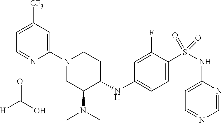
C1=NC(NS(=O)(=O)C2=CC=C(NC3C(N(C)C)CN(C4=CC([CF3])=CC=N4)CC3)C=C2F)=CC=N1.[H]C(O)=O
